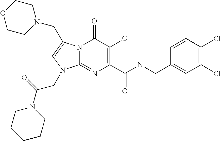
N12C(=NC(C(NCC3=CC(Cl)=C(Cl)C=C3)=O)=C(O)C1=O)N(CC(N1CCCCC1)=O)C=C2CN1CCOCC1
